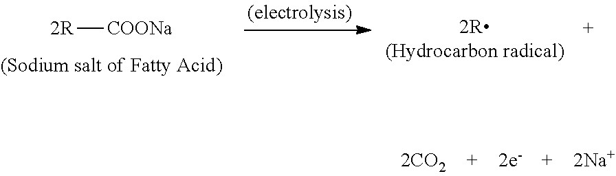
[COONa][2R].[2R(Hydrocarbon radical)]
